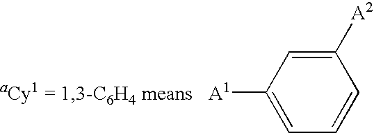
C1([A2])=CC([A1])=CC=C1
